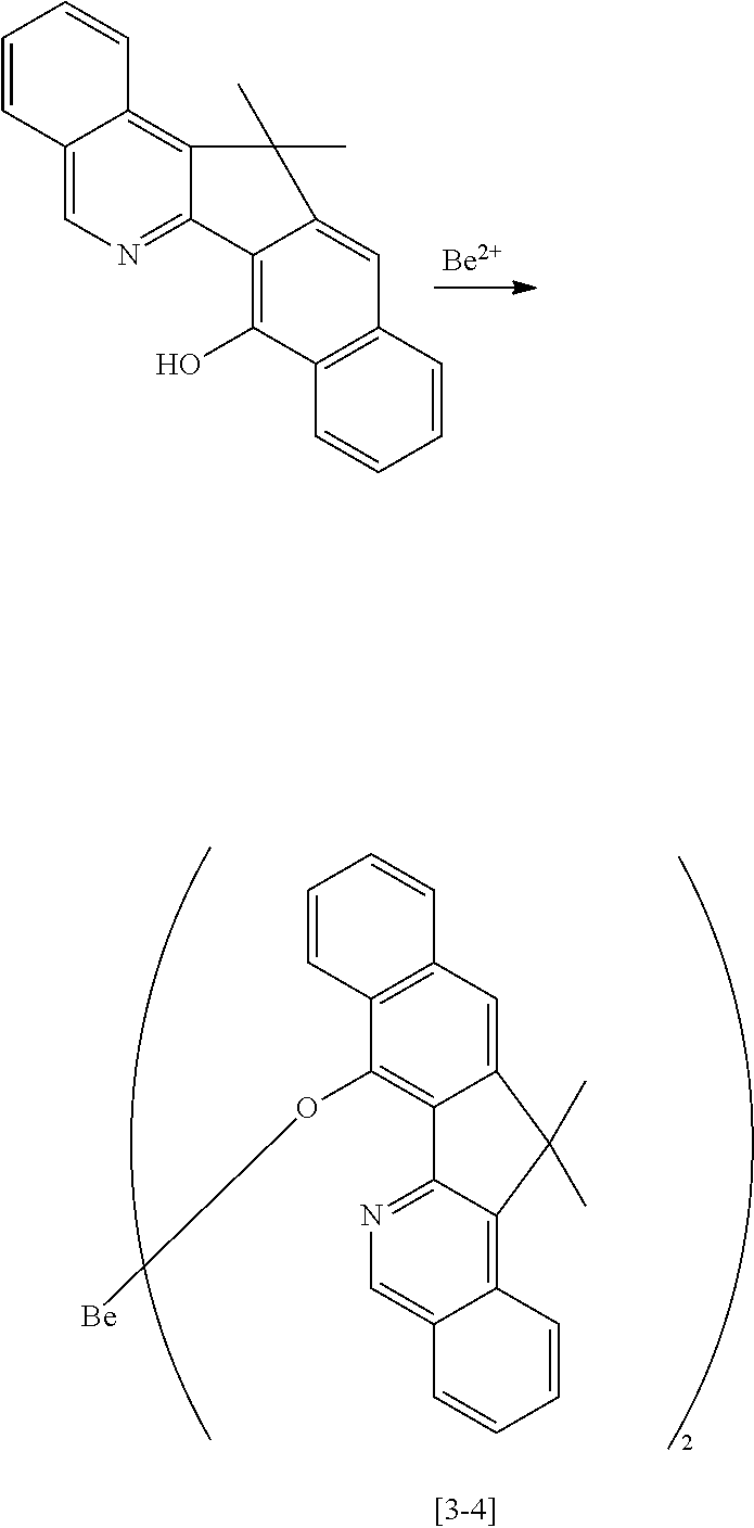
[Be].C12=CN=C3C(=C1C=CC=C2)C(C)(C)C1=CC2=C(C(O)=C31)C=CC=C2.C12=CC3=C(C(O[Be])=C1C1=NC=C4C(=C1C2(C)C)C=CC=C4)C=CC=C3
